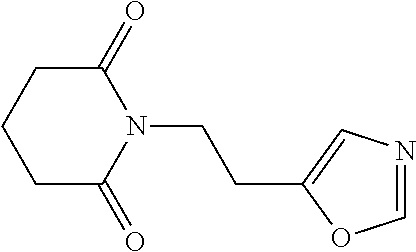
C1C(=O)N(CCC2=CN=CO2)C(=O)CC1
